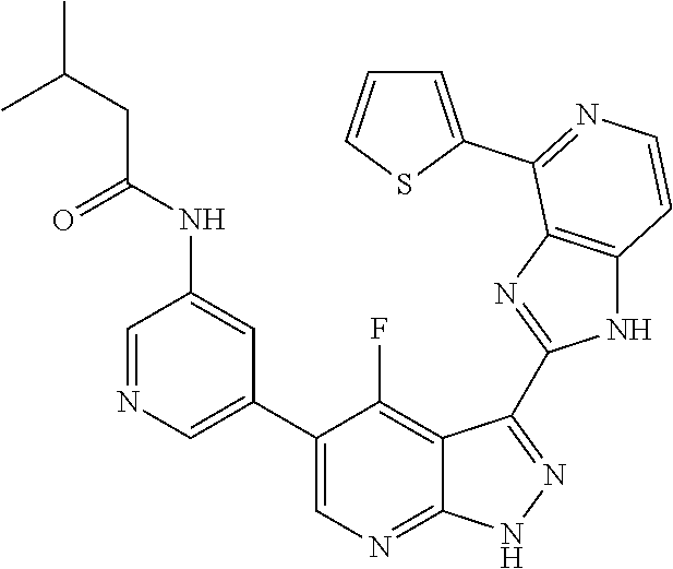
C1=NC=C(C2=CN=C3C(=C2F)C(C2=NC4=C(N2)C=CN=C4C2=CC=CS2)=N[N H]3)C=C1NC(CC(C)C)=O
